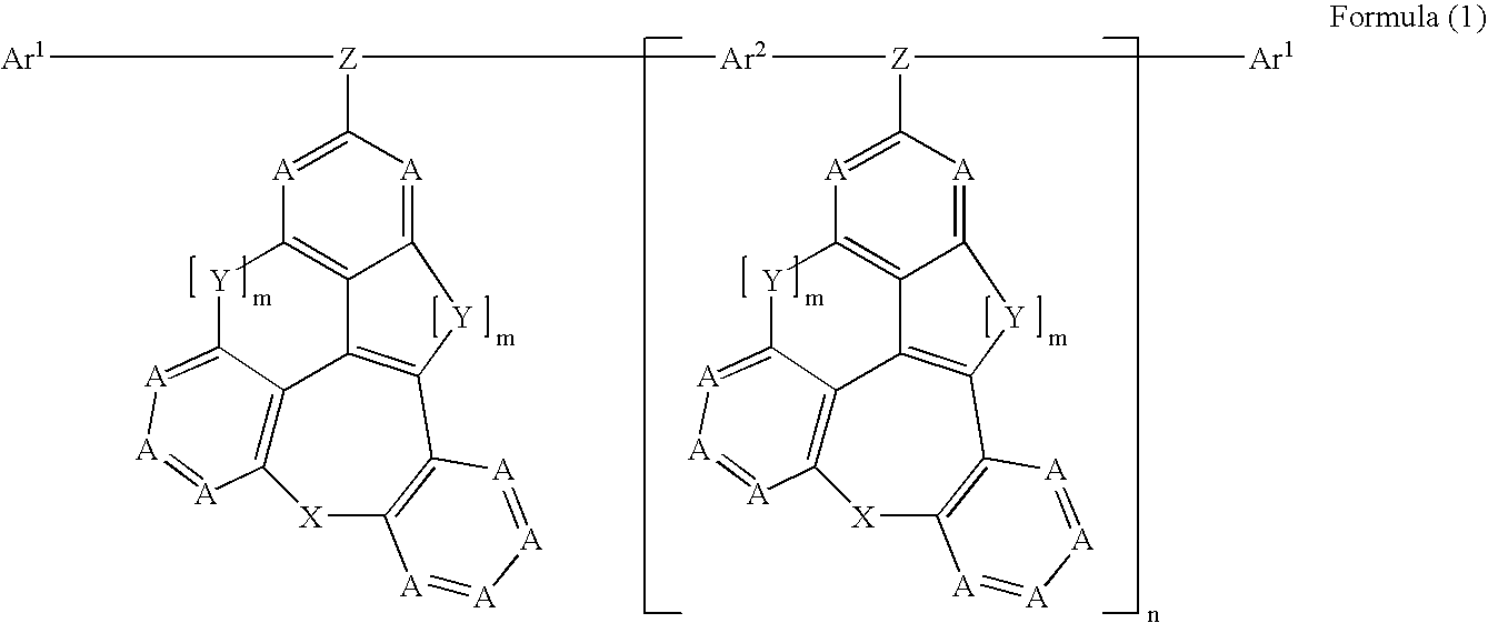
[A]1=C([Z]([Ar1])[Ar2][Z](C2=[A]C3=C4C(=[A]2)[Y]C2=C4C4=C([X]C5=C2[A]=[A][A]=[A]5)[A]=[A][A]=C4[Y]3)[Ar1])[A]=C2C3=C1[Y]C1=[A][A]=[A]C4=C1C3=C([Y]2)C1=C([X]4)[A]=[A][A]=[A]1
